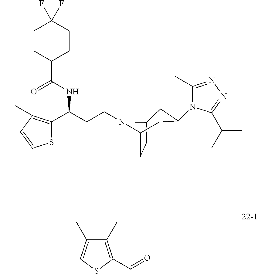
C1(C)=C(C=O)SC=C1C.C(CCN1C2CC(N3C(C)=NN=C3C(C)C)CC1CC2)(C1=C(C)C(C)=CS1)NC(=O)C1CCC(F)(F)CC1
